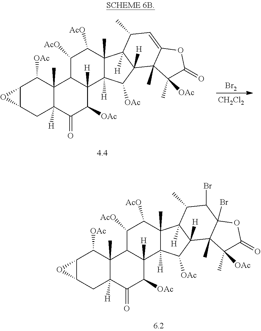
[Br2].[CH2Cl2].C12C(CC3([H])C(C)(C1[OAc])C1C([H])(C([OAc])C3=O)C3([H])C(C)(C([AcO])C1[AcO])C1([H])C([H])(C3[OAc])C3(C)C(=CC1C)OC(=O)C3([OAc])C)O2.C12C(CC3([H])C(C)(C1[OAc])C1C([H])(C([OAc])C3=O)C3([H])C(C)(C([AcO])C1[AcO])C1([H])C([H])(C3[OAc])C3(C)C(Br)(C(Br)C1C)OC(=O)C3([OAc])C)O2
